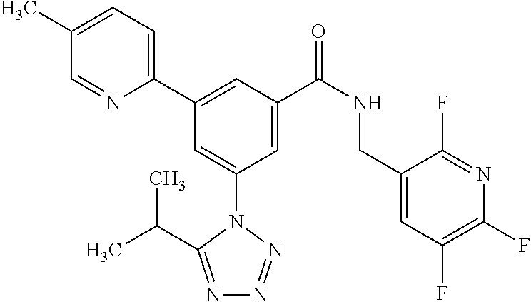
C1(C)=CC=C(C2=CC(C(NCC3=CC(F)=C(F)N=C3F)=O)=CC(N3C(C(C)C)=NN=N3)=C2)N=C1
